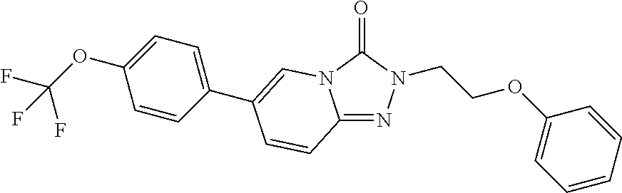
C12=NN(CCOC3=CC=CC=C3)C(=O)N1C=C(C1=CC=C(OC(F)(F)F)C=C1)C=C2
